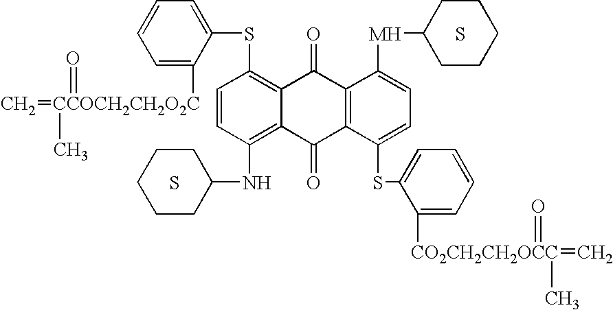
C1(NC2CCCCC2)=C2C(=C(SC3=CC=CC=C3[CCOCH2CH2O2C](=O)(C)=C)C=C1)C(=O)C1=C(C2=O)C(SC2=CC=CC=C2[CO2CH2CH2OCC](C)(=O)=C)=CC=C1[MH]C1CCCCC1.S.S
